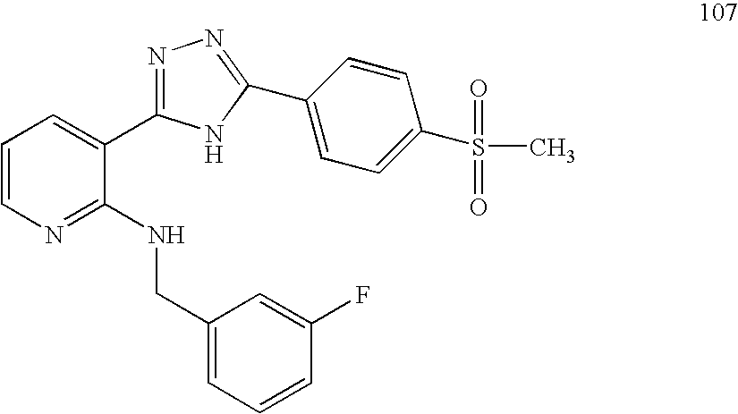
C1=CN=C(NCC2=CC=CC(F)=C2)C(C2=NN=C(C3=CC=C(S(C)(=O)=O)C=C3)N2)=C1
